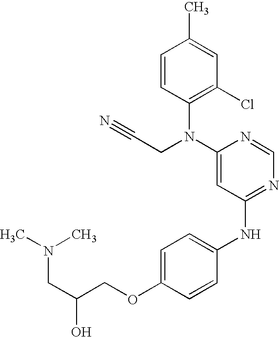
N(CC(O)COC1=CC=C(NC2=NC=NC(N(CC#N)C3=C(Cl)C=C(C)C=C3)=C2)C=C1)(C)C
